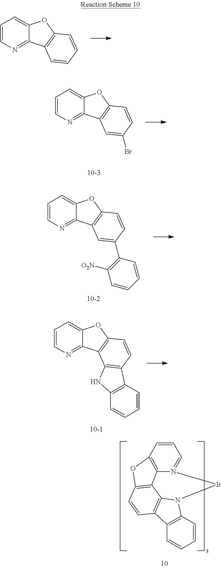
C1=CN=C2C(=C1)OC1=C2C=CC=C1.C1=CN=C2C(=C1)OC1=C2C=C(Br)C=C1.C1=CN=C2C(=C1)OC1=C2C=C(C2=C([O2N])C=CC=C2)C=C1.C1=CN=C2C(=C1)OC1=C2C2=C(C=C1)C1=C(N2)C=CC=C1.C12=C3OC4=C1C1=C(C=C4)C4=C(N1[Ir]N2=CC=C3)C=CC=C4
